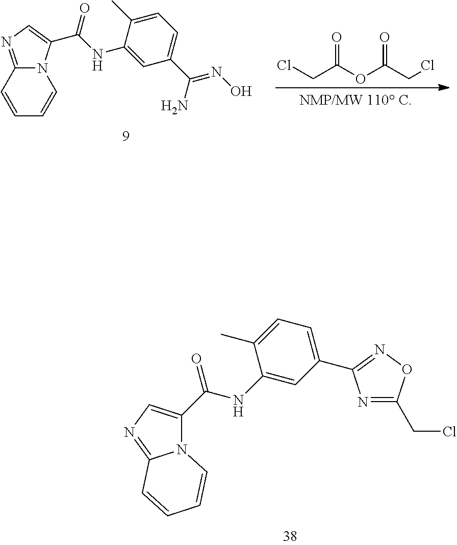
N12C(=NC=C1C(NC1=CC(C3=NOC(CCl)=N3)=CC=C1C)=O)C=CC=C2.ClCC(OC(CCl)=O)=O.C12=NC=C(C(NC3=CC(C(N)=NO)=CC=C3C)=O)N1C=CC=C2
